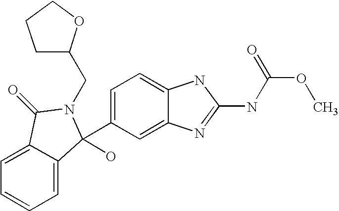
C1=C2C(=CC=C1)C(O)(C1=CC=C3C(=C1)N=C(NC(OC)=O)N3)N(CC1CCCO1)C2=O
